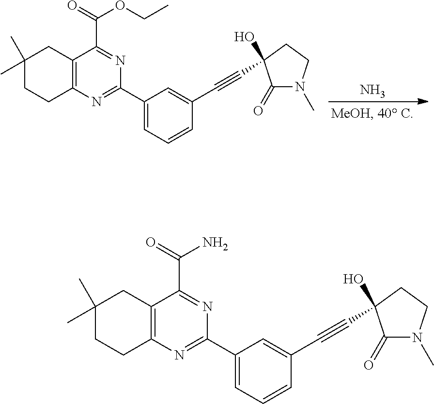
N.C1(C)(C)CCC2=C(C1)C(C(=O)OCC)=NC(C1=CC=CC(C#CC3(O)C(=O)N(C)CC3)=C1)=N2.C1(C)(C)CCC2=C(C1)C(C(=O)N)=NC(C1=CC=CC(C#CC3(O)C(=O)N(C)CC3)=C1)=N2
